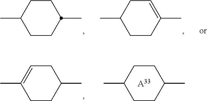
C1CC(C)CCC1C.C1CC(C)=CCC1C.C1CC(C)CCC1C.[A33].C1CC(C)CC=C1C
